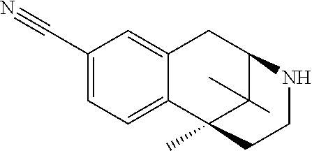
C1(C#N)=CC=C2C(=C1)CC1C(C)(C)C2(C)CCN1
